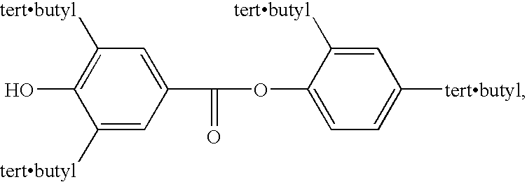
C1([tertbutyl])=CC(C(=O)OC2=CC=C([tertbutyl])C=C2[tertbutyl])=CC([tertbutyl])=C1O
